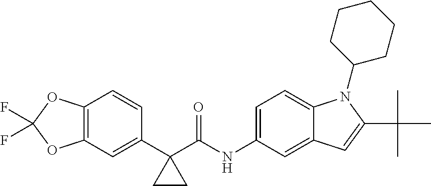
C12=C(C=C(C3(C(NC4=CC=C5C(=C4)C=C(C(C)(C)C)N5C4CCCCC4)=O)CC3)C=C1)OC(F)(F)O2
